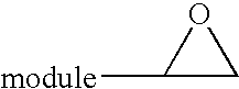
[module]C1CO1
